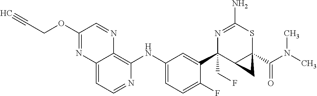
C12=CC=NC(NC3=CC=C(F)C(C4(CF)C5C(C(N(C)C)=O)(SC(N)=N4)C5)=C3)=C1N=CC(OCC#C)=N2
